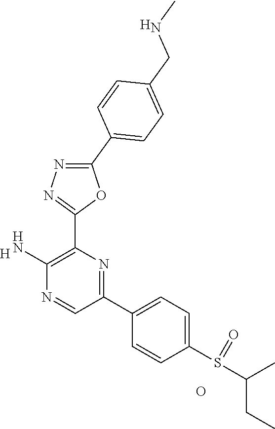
[H].C1(N)=C(C2=NN=C(C3=CC=C(CNC)C=C3)O2)N=C(C2=CC=C(S(C(CC)C)=O)C=C2)C=N1.O.[H]
